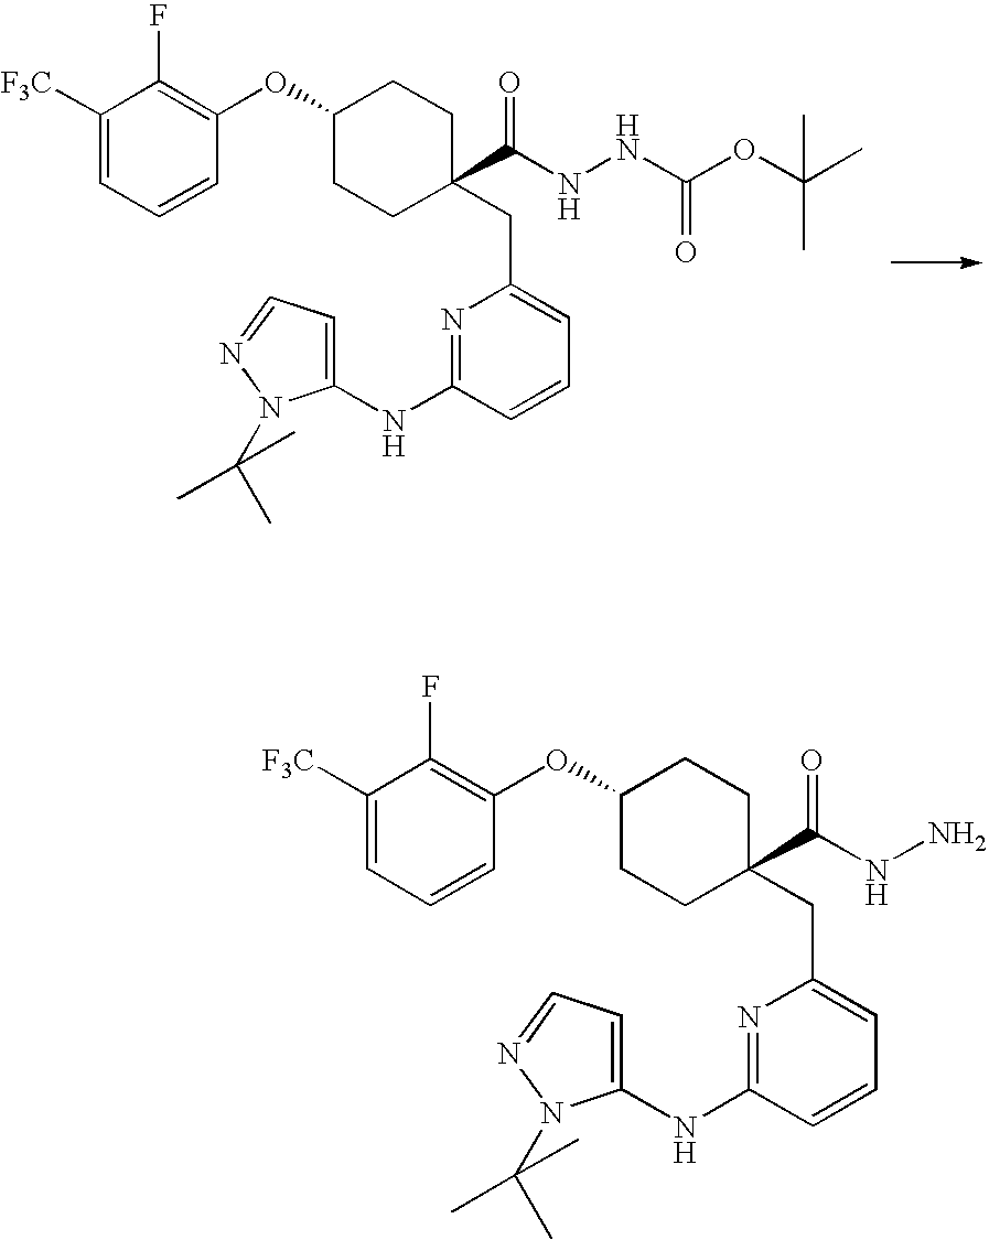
C1([F3C])=CC=CC(OC2CCC(C(NNC(OC(C)(C)C)=O)=O)(CC3=CC=CC(NC4=CC=NN4C(C)(C)C)=N3)CC2)=C1F.C1([F3C])=CC=CC(OC2CCC(C(NN)=O)(CC3=CC=CC(NC4=CC=NN4C(C)(C)C)=N3)CC2)=C1F
